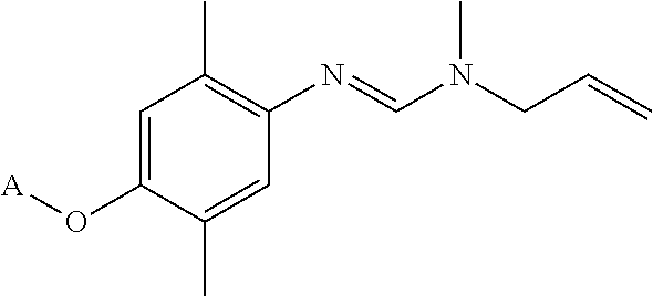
C1=C(O[A])C(C)=CC(N=CN(CC=C)C)=C1C
